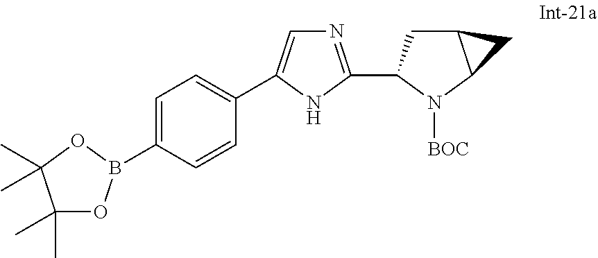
C1=C(B2OC(C)(C)C(C)(C)O2)C=CC(C2=CN=C(C3CC4C(N3[BOC])C4)N2)=C1
